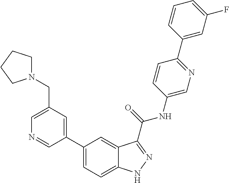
C1(CN2CCCC2)=CN=CC(C2=CC=C3C(=C2)C(C(NC2=CN=C(C4=CC(F)=CC=C4)C=C2)=O)=NN3)=C1
